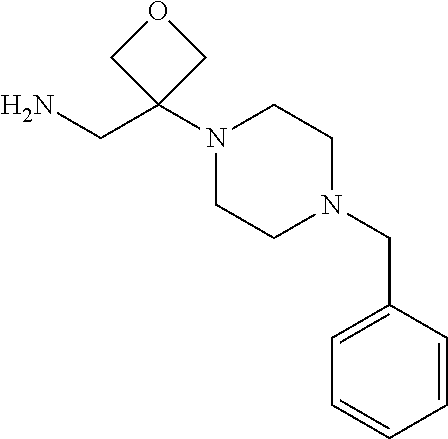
C1(CN)(N2CCN(CC3=CC=CC=C3)CC2)COC1
